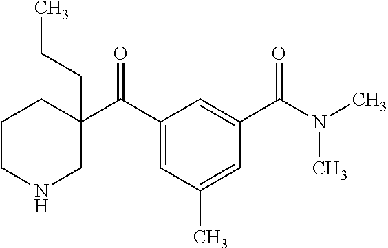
CCCC1(C(C2=CC(C)=CC(C(N(C)C)=O)=C2)=O)CCCNC1
